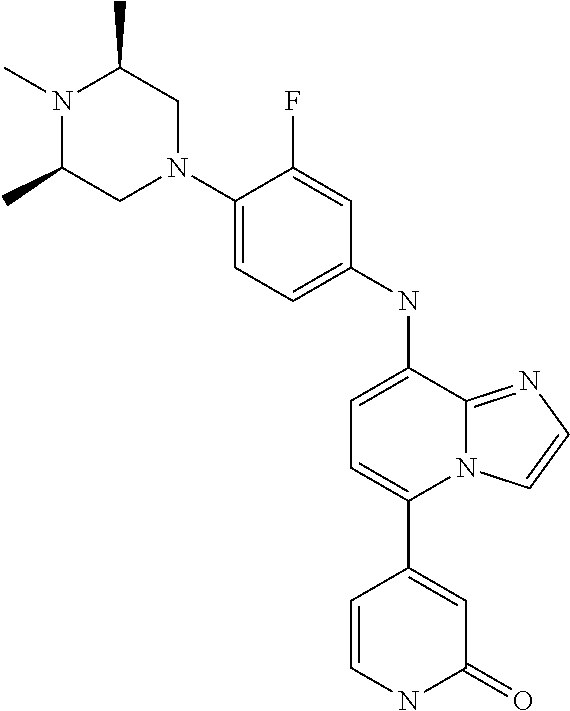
C1(C2=CC=C(NC3=CC=C(N4CC(C)N(C)C(C)C4)C(F)=C3)C3=NC=CN23)=CC(=O)NC=C1
